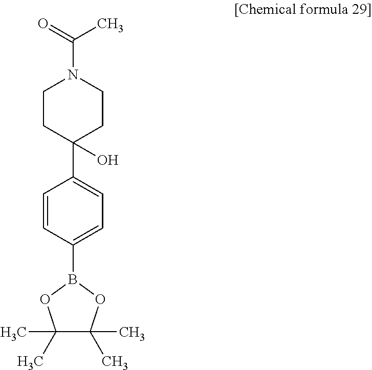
C1=CC(B2OC(C)(C)C(C)(C)O2)=CC=C1C1(O)CCN(C(=O)C)CC1
